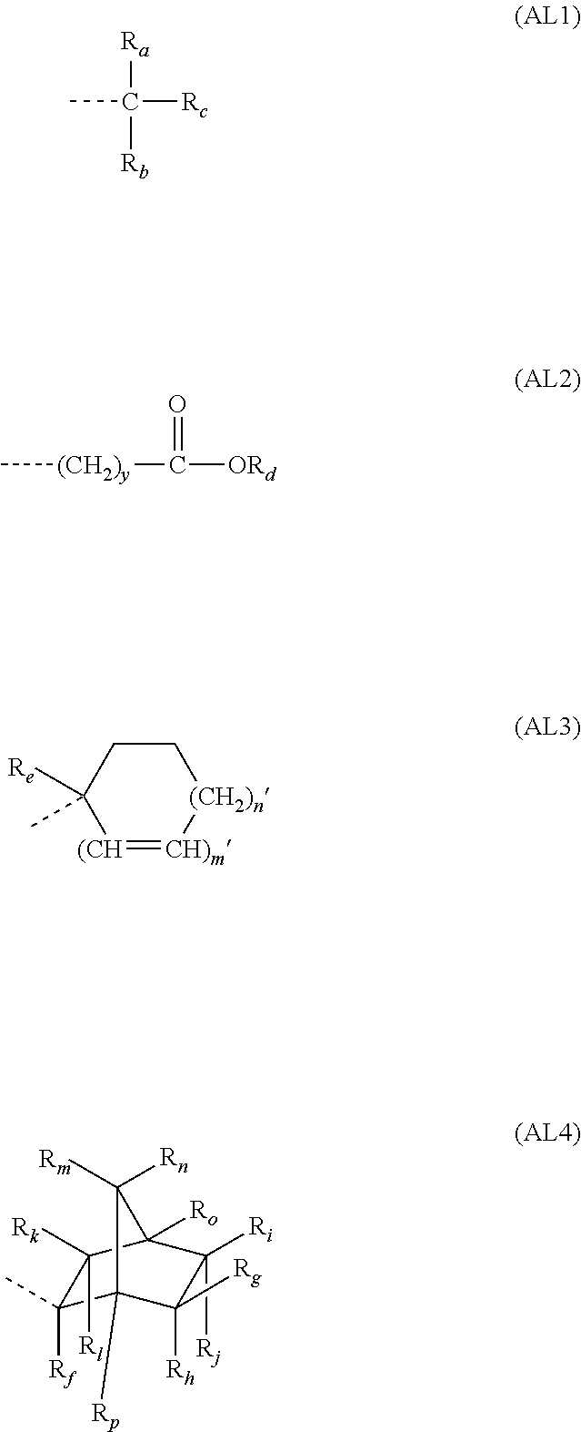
[Ra]C([Rc])(C)[Rb].C[(CH2)y]C(=O)[ORd].[(CH]1=[CH)m][(CH2)n]CCC1([Re])C.C1([Rf])(C)C2([Rp])C([Rg])([Rh])C([Ri])([Rj])C([Ro])(C1([Rl])[Rk])C2([Rm])[Rn]
